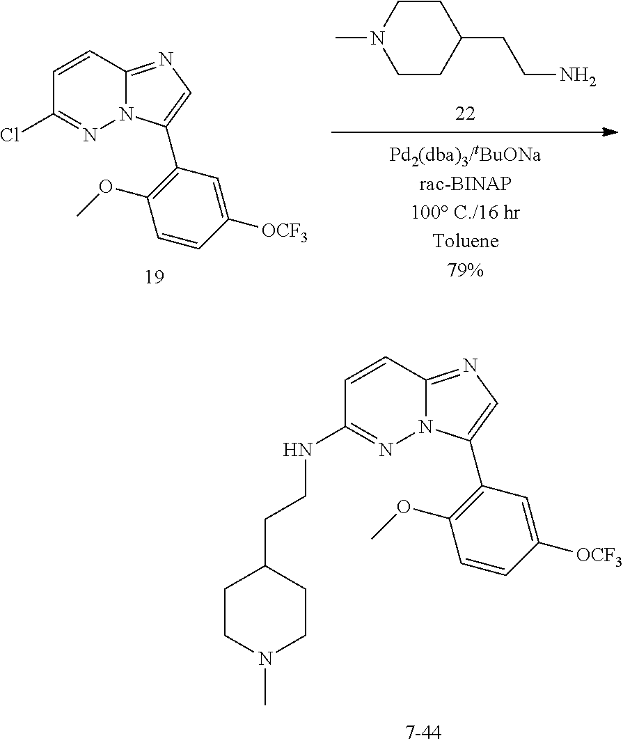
C(CN)C1CCN(C)CC1.C1=CC2=NC=C(C3=C(OC)C=CC([OCF3])=C3)N2N=C1Cl.C1=CC2=NC=C(C3=C(OC)C=CC([OCF3])=C3)N2N=C1NCCC1CCN(C)CC1
